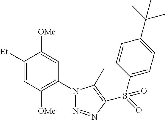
C1([Et])=CC([OMe])=C(N2N=NC(S(=O)(C3=CC=C(C(C)(C)C)C=C3)=O)=C2C)C=C1[OMe]
